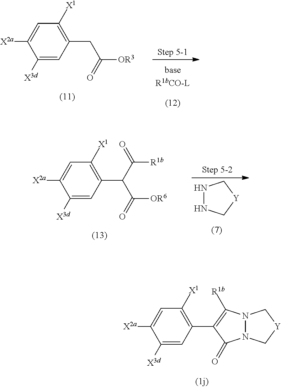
C1([X3d])=CC(CC(=O)[OR3])=C([X1])C=C1[X2a].C1([X3d])=CC(C(C(=O)[OR6])C(=O)[R1b])=C([X1])C=C1[X2a].N1NC[Y]C1.C1([X3d])=CC(C2=C([R1b])N3N(C2=O)C[Y]C3)=C([X1])C=C1[X2a]
